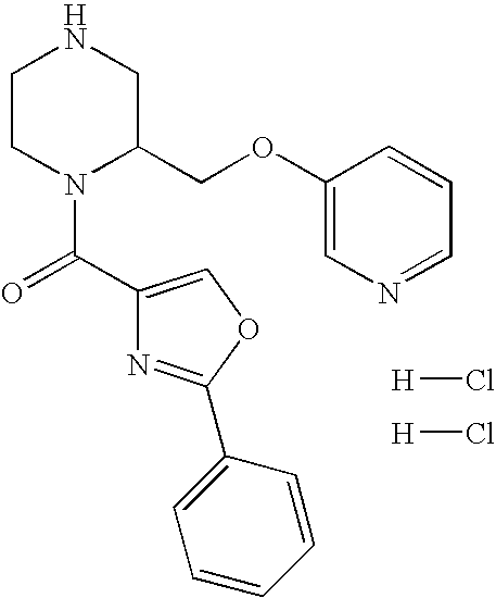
C1CN(C(=O)C2=COC(C3=CC=CC=C3)=N2)C(COC2=CN=CC=C2)CN1.[H]Cl.[H]Cl
